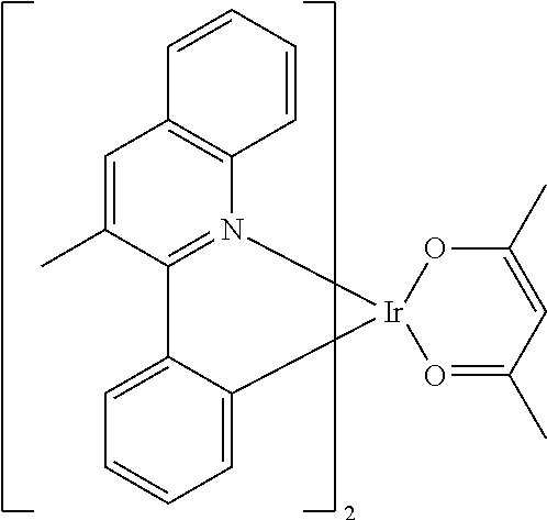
C1=C(C)C2=N(C3=C1C=CC=C3)[Ir]1(C3=CC=CC=C23)O=C(C)C=C(C)O1
